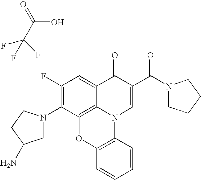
C(C(O)=O)(F)(F)F.C1(F)=C(N2CC(N)CC2)C2=C3C(=C1)C(=O)C(C(N1CCCC1)=O)=CN3C1=C(O2)C=CC=C1
